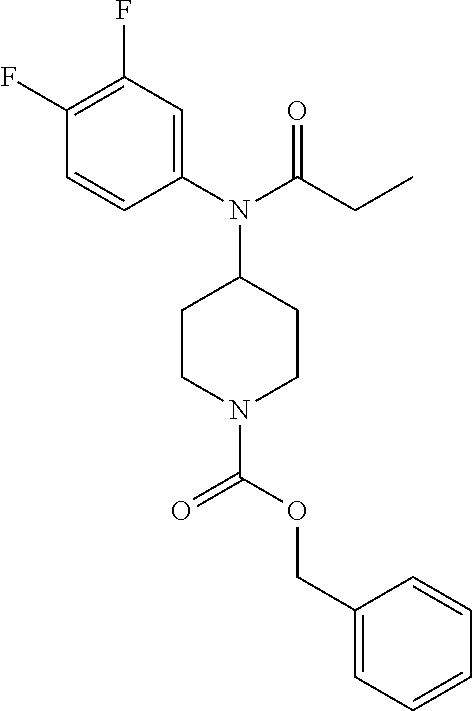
C(N(C1=CC(F)=C(F)C=C1)C1CCN(C(=O)OCC2=CC=CC=C2)CC1)(CC)=O
